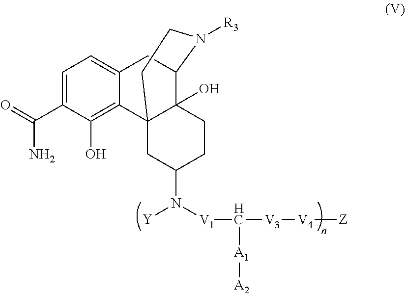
C1=C(C(=O)N)C(O)=C2C(=C1)CC1C3(O)C2(CC(N([V1]C([V3][V4][Z])[A1][A2])[Y])CC3)CCN1[R3]
